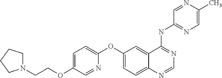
C1(OCCN2CCCC2)=CC=C(OC2=CC=C3C(=C2)C(NC2=NC=C(C)N=C2)=NC=N3)N=C1
